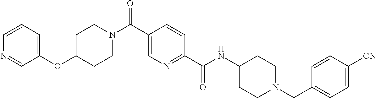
C1C(OC2=CC=CN=C2)CCN(C(C2=CN=C(C(NC3CCN(CC4=CC=C([CN])C=C4)CC3)=O)C=C2)=O)C1
